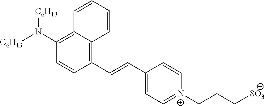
[C6H13]N(C1=C2C(=C(C=CC3=CC=[N+](CCC[SO3])C=C3)C=C1)C=CC=C2)[C6H13]
